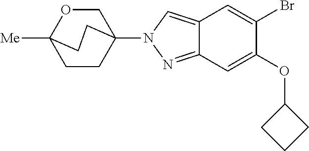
C1CC2(N3N=C4C(=C3)C=C(Br)C(OC3CCC3)=C4)COC1([Me])CC2
